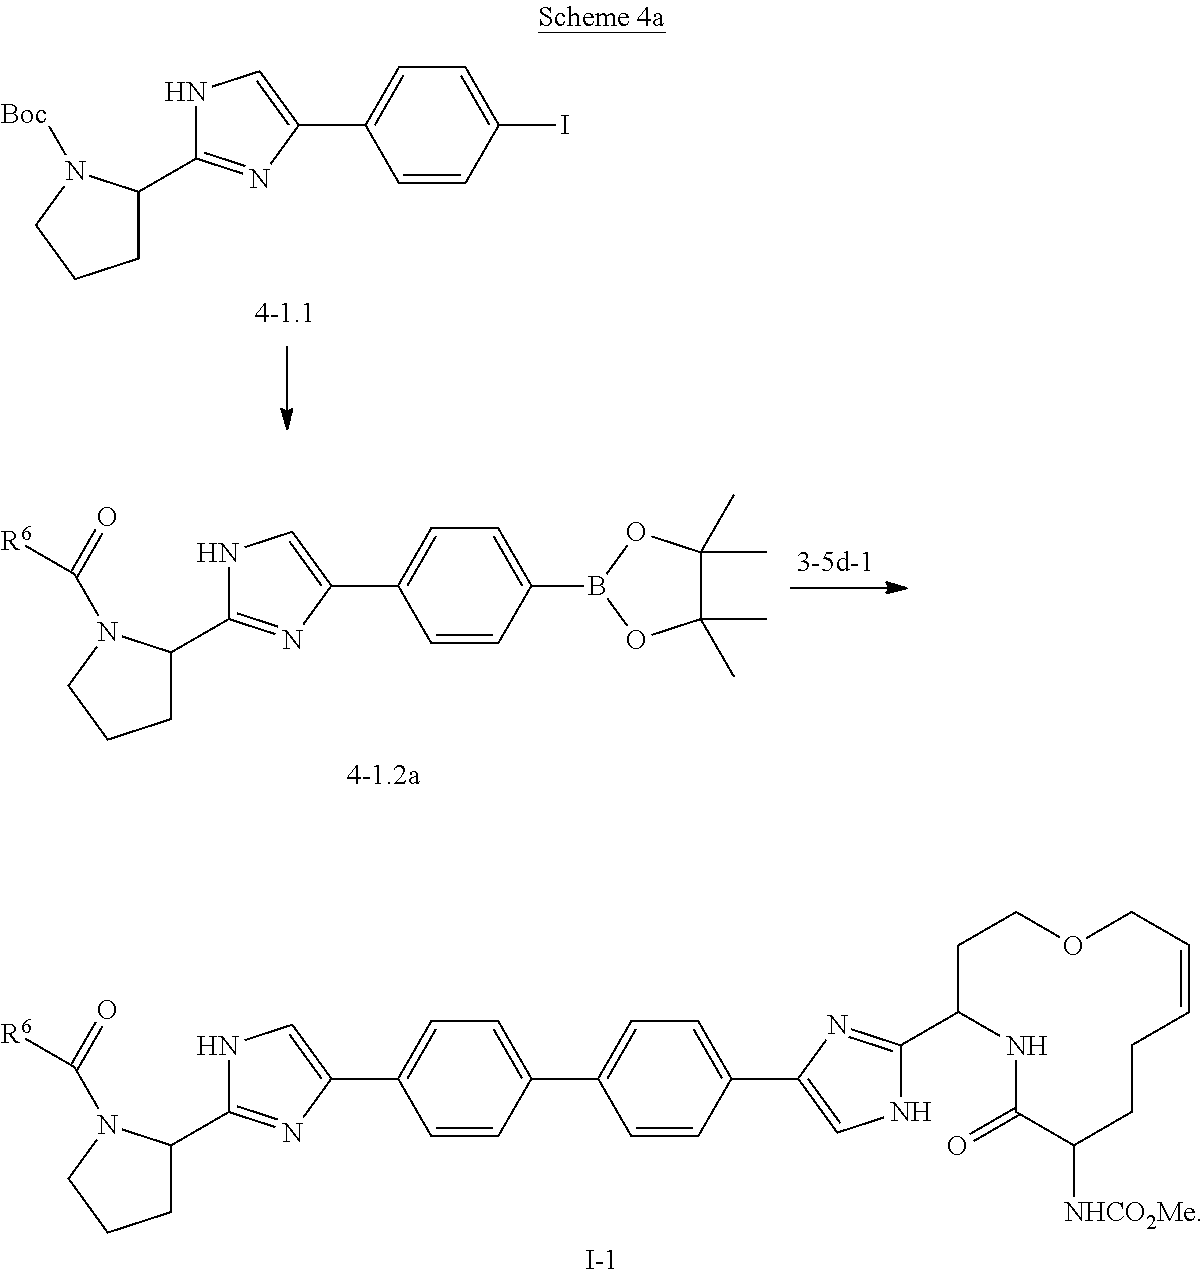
C1=C(C2=CNC(C3CCOCC=CCCC([NHCO2Me])C(=O)N3)=N2)C=CC(C2=CC=C(C3=CNC(C4CCCN4C(=O)[R6])=N3)C=C2)=C1.[I-].C1C(C2=NC(C3=CC=C(I)C=C3)=CN2)N([Boc])CC1.C1C(C2=NC(C3=CC=C(B4OC(C)(C)C(C)(C)O4)C=C3)=CN2)N(C(=O)[R6])CC1
